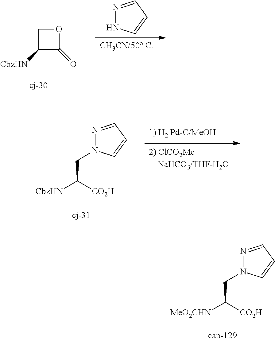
N1=CC=CN1CC([CbzHN])[CO2H].N1=CC=CN1CC([MeO2CHN])[CO2H].N1=CC=CN1.C1C([CbzHN])C(=O)O1
